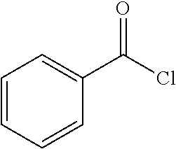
C1(C(Cl)=O)=CC=CC=C1
